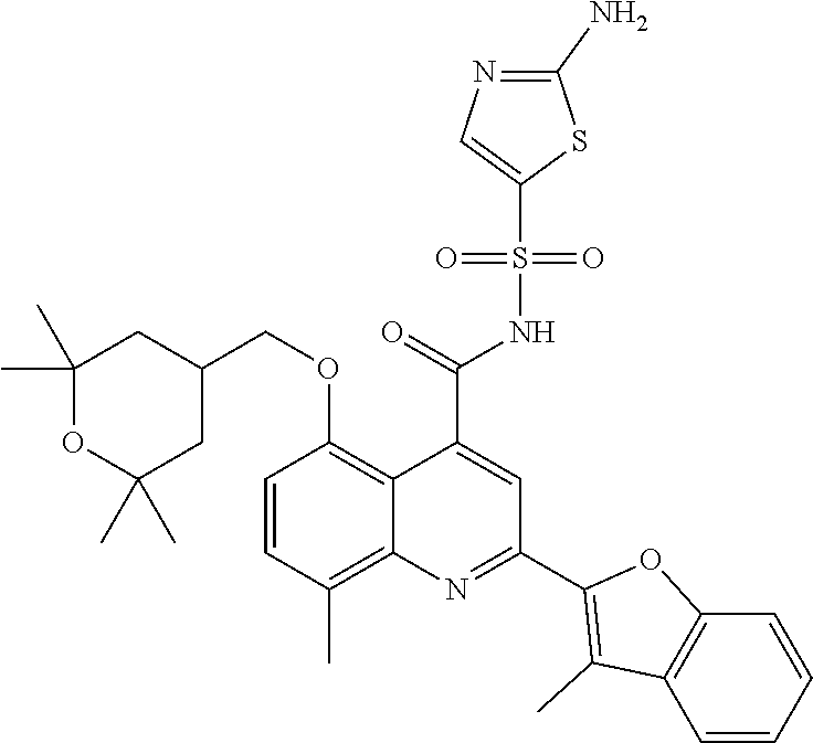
C1=CC(C)=C2C(=C1OCC1CC(C)(C)OC(C)(C)C1)C(C(=O)NS(C1=CN=C(N)S1)(=O)=O)=CC(C1=C(C)C3=C(O1)C=CC=C3)=N2
